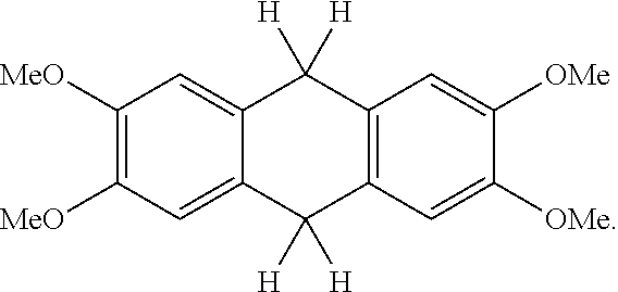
C1([MeO])=C([MeO])C=C2C(=C1)C([H])([H])C1=C(C2([H])[H])C=C([OMe])C([OMe])=C1
